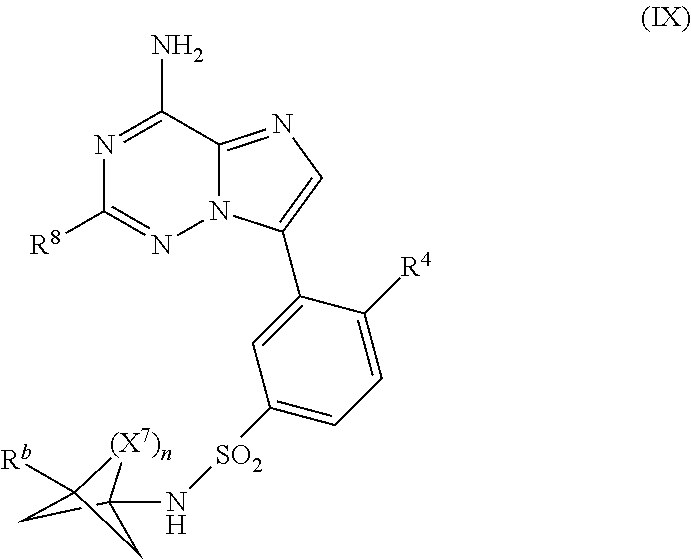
N1=C(N)C2=NC=C(C3=CC([SO2]NC45[(X7)n]C([Rb])(C4)C5)=CC=C3[R4])N2N=C1[R8]
